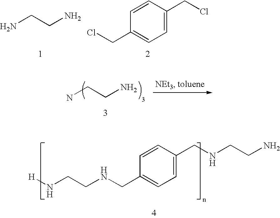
NCCN.C1=C(CCl)C=CC(CCl)=C1.NCCN.C1(CNCCN[H])=CC=C(CNCCN)C=C1
